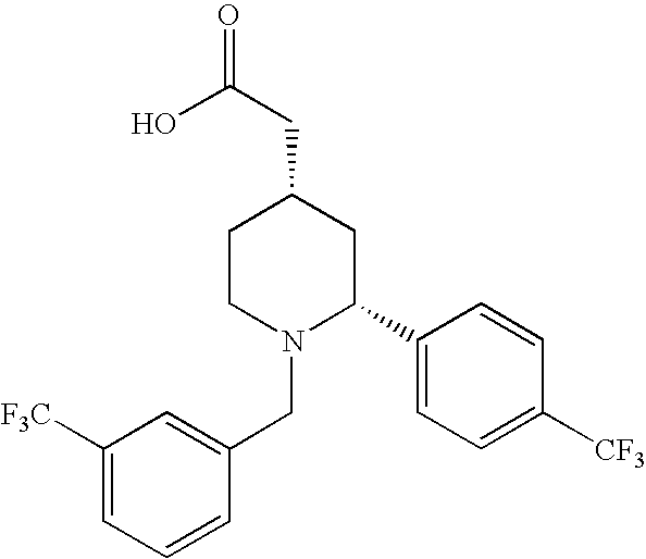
C1([F3C])=CC=CC(CN2C(C3=CC=C([CF3])C=C3)CC(CC(=O)O)CC2)=C1
